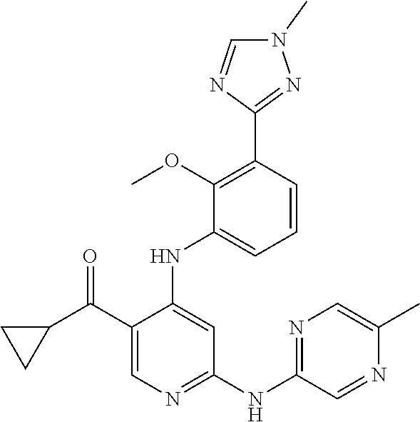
C1=CC(C2=NN(C)C=N2)=C(OC)C(NC2=CC(NC3=NC=C(C)N=C3)=NC=C2C(=O)C2CC2)=C1
